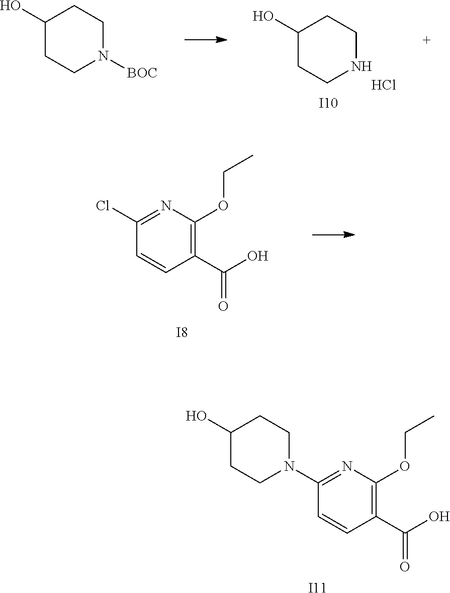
C1(C(O)=O)=C(OCC)N=C(Cl)C=C1.[I8].C1(C(O)=O)=C(OCC)N=C(N2CCC(O)CC2)C=C1.[I11].C1(O)CCNCC1.Cl.C1(O)CCN([BOC])CC1.[I10]
